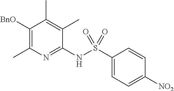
C1(NS(C2=CC=C([NO2])C=C2)(=O)=O)=NC(C)=C([BnO])C(C)=C1C
